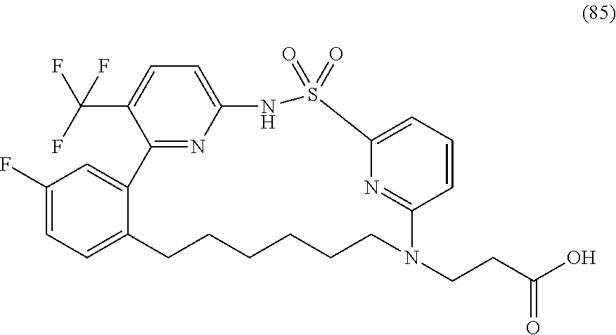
C1(F)=CC=C2C(=C1)C1=NC(=CC=C1C(F)(F)F)NS(=O)(=O)C1=CC=CC(=N1)N(CCC(O)=O)CCCCCC2
